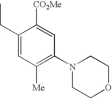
C1(CC)=CC([Me])=C(N2CCOCC2)C=C1[CO2Me]
